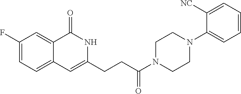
C1(F)=CC=C2C(=C1)C(=O)NC(CCC(N1CCN(C3=CC=CC=C3[NC])CC1)=O)=C2
